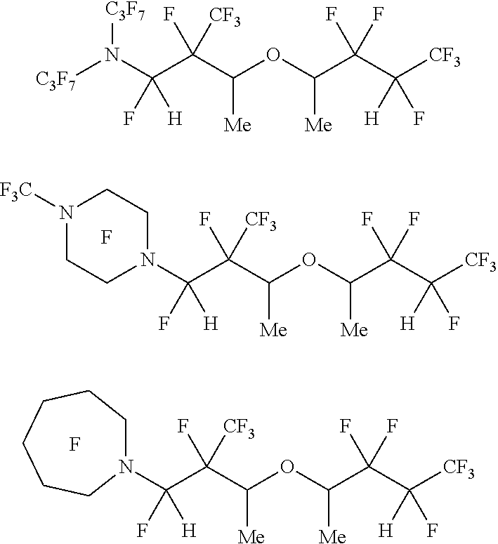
N1([F3C])CCN(C(C([CF3])(F)C(OC(C(C([H])(F)[CF3])(F)F)[Me])[Me])(F)[H])CC1.F.N1(C(C([CF3])(F)C(OC(C(C([H])(F)[CF3])(F)F)[Me])[Me])(F)[H])CCCCCC1.F.N(C(C([CF3])(F)C(OC(C(C([H])(F)[CF3])(F)F)[Me])[Me])(F)[H])([C3F7])[C3F7]
